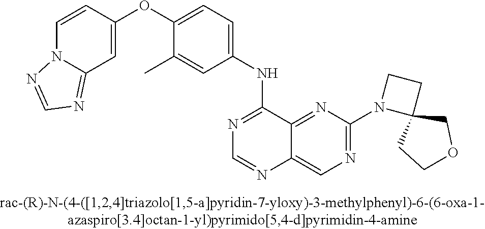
C1=CC(OC2=CC=C(NC3=NC=NC4=CN=C(N5C6(CC5)CCOC6)N=C34)C=C2C)=CC2=NC=NN12
